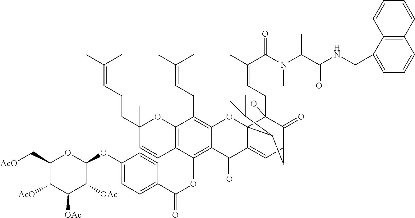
O(C1OC(C[AcO])C([AcO])C([OAc])C1[OAc])C1=CC=C(C(OC2=C3C(=C(CC=C(C)C)C4=C2C=CC(CCC=C(C)C)(C)O4)OC24C(CC=C(C)C(N(C(C(NCC5=CC=CC6=C5C=CC=C6)=O)C)C)=O)(O)C(=O)C(CC2C(C)C)C=C4C3=O)=O)C=C1
